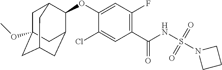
C1C2(OC)CC3CC(C(OC4=CC(F)=C(C(NS(N5CCC5)(=O)=O)=O)C=C4Cl)C1C3)C2
